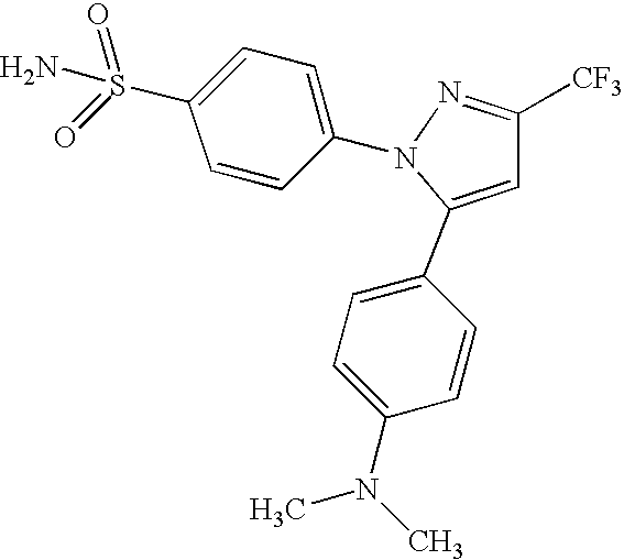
C1=C(C2=CC=C(N(C)C)C=C2)N(C2=CC=C(S(=O)(=O)N)C=C2)N=C1[CF3]
